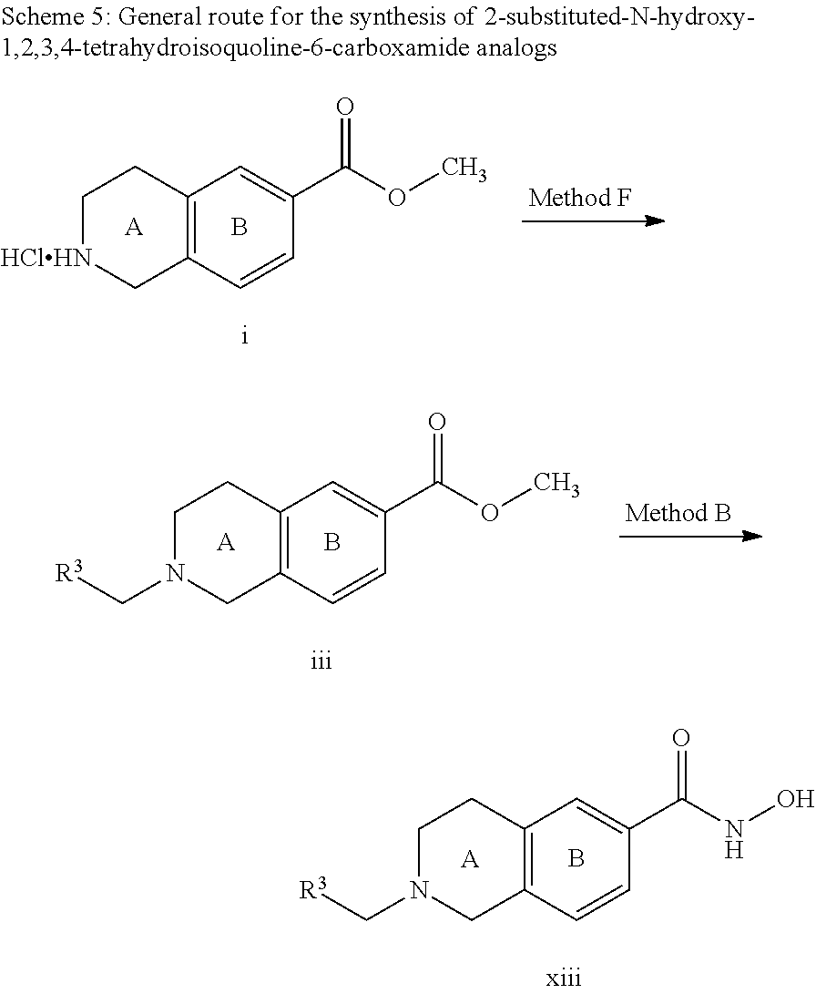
[A].C1[HClHN]CC2=C(C1)C=C(C(OC)=O)C=C2.B.[A].C1N(C[R3])CC2=C(C1)C=C(C(OC)=O)C=C2.B.[A].C1N(C[R3])CC2=C(C1)C=C(C(NO)=O)C=C2.B
